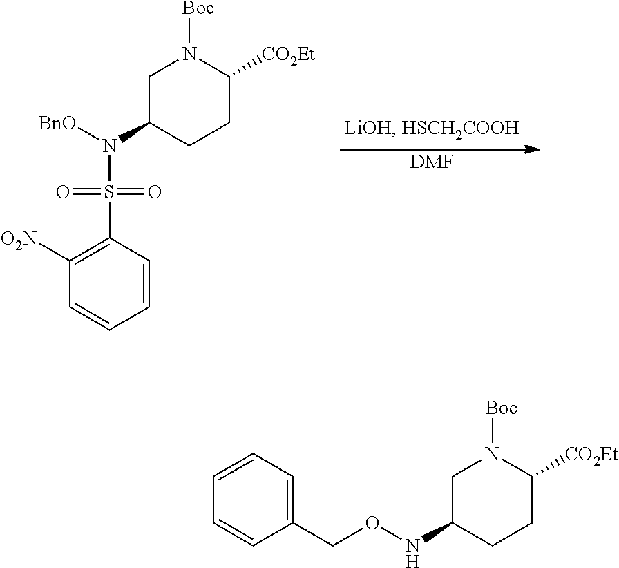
[DMF].C1C(N(S(C2=C([O2N])C=CC=C2)(=O)=O)[BnO])CCC([CO2Et])N1[Boc].C1(CONC2CN([Boc])C([CO2Et])CC2)=CC=CC=C1
